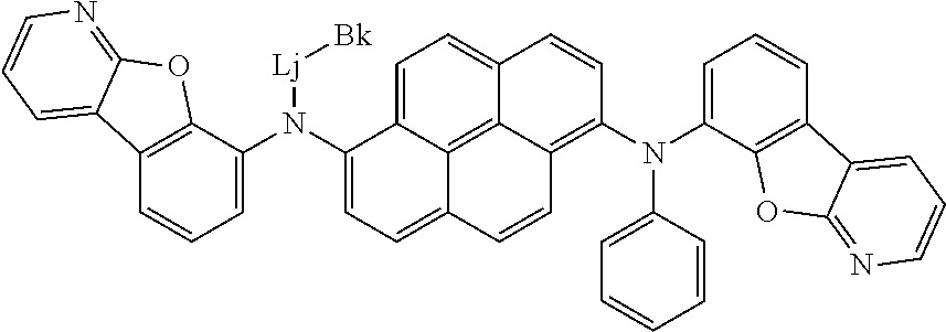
[Lj]([Bk])N(C1=CC=C2C3=C4C(=C(N(C5=CC=CC6=C5OC5=NC=CC=C65)C5=CC=CC=C5)C=CC4=CC=C13)C=C2)C1=CC=CC2=C1OC1=NC=CC=C21
